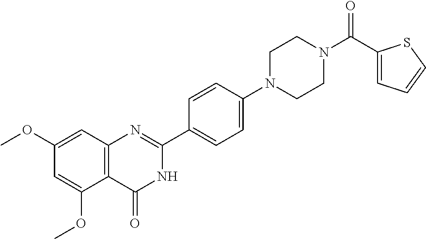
C12=C(C=C(OC)C=C1OC)N=C(C1=CC=C(N3CCN(C(C4=CC=CS4)=O)CC3)C=C1)NC2=O
